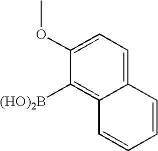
C12=CC=C(OC)C([(HO)2B])=C1C=CC=C2
